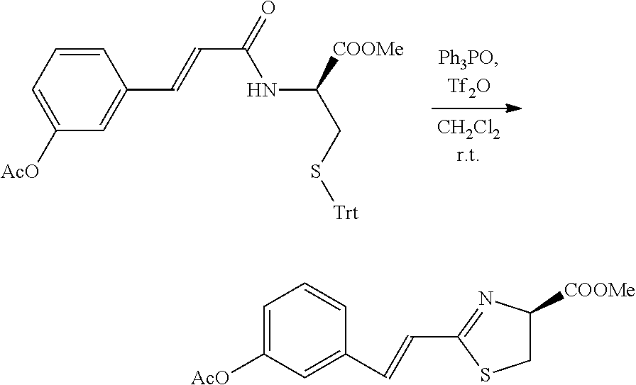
C1([AcO])=CC=CC(C=CC(NC(CS[Trt])[COOMe])=O)=C1.C1=C([AcO])C=C(C=CC2=NC([COOMe])CS2)C=C1
